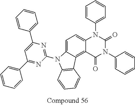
C1=C2C(=C3C(=C1)N(C1=CC=CC=C1)C(=O)N(C1=CC=CC=C1)C3=O)C1=C(N2C2=NC(C3=CC=CC=C3)=CC(C3=CC=CC=C3)=N2)C=CC=C1
